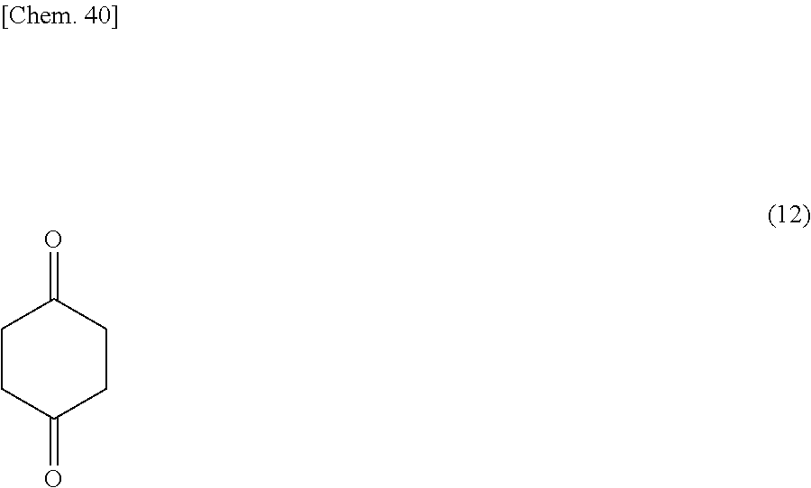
C1CC(=O)CCC1=O
